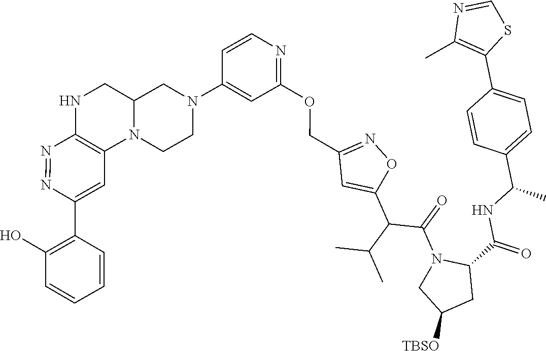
C1(C2=C(C)N=CS2)=CC=C(C(NC(C2N(C(C(C3=CC(COC4=NC=CC(N5CCN6C7=C(N=NC(C8=C(O)C=CC=C8)=C7)NCC6C5)=C4)=NO3)C(C)C)=O)CC([TBSO])C2)=O)C)C=C1
